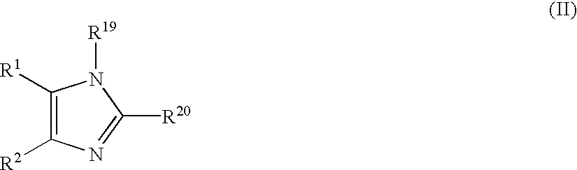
C1([R1])=C([R2])N=C([R20])N1[R19]
